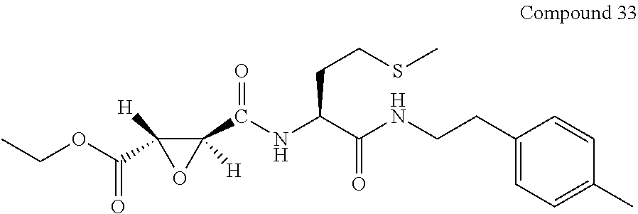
CCOC(C1([H])OC1(C(NC(C(NCCC1=CC=C(C)C=C1)=O)CCSC)=O)[H])=O
